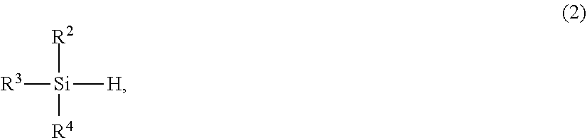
[R3][Si]([H])([R2])[R4]
